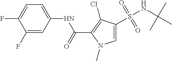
C1(F)=CC(NC(C2=C(Cl)C(S(NC(C)(C)C)(=O)=O)=CN2C)=O)=CC=C1F
